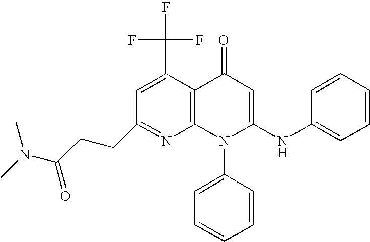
C1(CCC(N(C)C)=O)=NC2=C(C(C(F)(F)F)=C1)C(=O)C=C(NC1=CC=CC=C1)N2C1=CC=CC=C1
